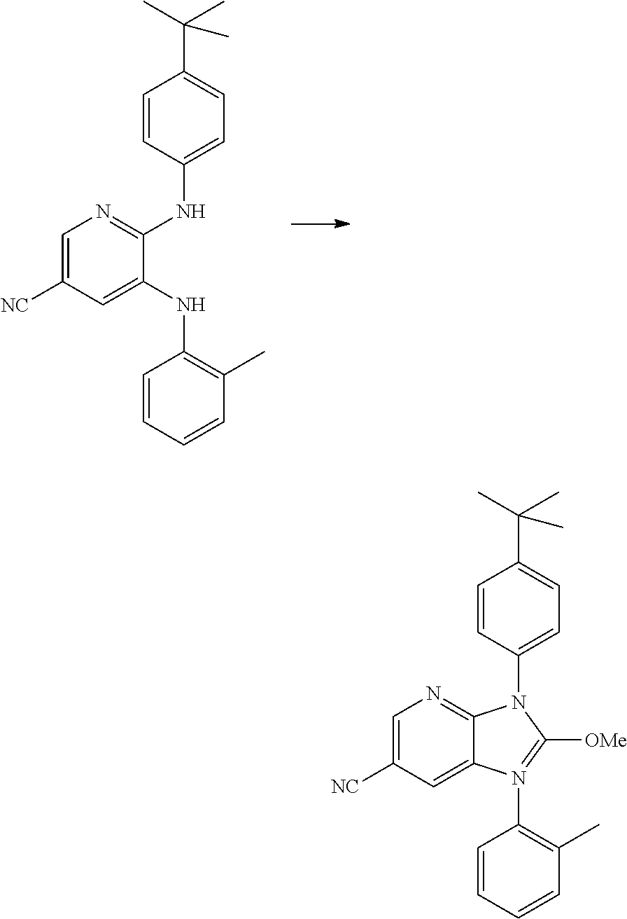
C1=C([NC])C=C2C(=N1)N(C1=CC=C(C(C)(C)C)C=C1)C([OMe])=N2C1=C(C)C=CC=C1.C1=C([NC])C=C(NC2=C(C)C=CC=C2)C(NC2=CC=C(C(C)(C)C)C=C2)=N1
